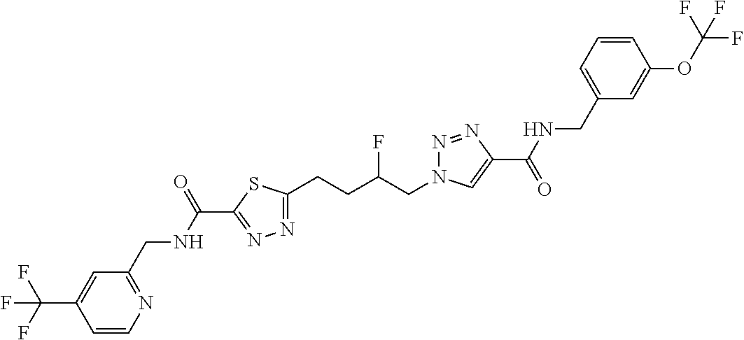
C1(C(NCC2=NC=CC(C(F)(F)F)=C2)=O)=NN=C(CCC(CN2N=NC(C(=O)NCC3=CC=CC(OC(F)(F)F)=C3)=C2)F)S1
